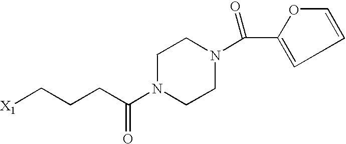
[X1]CCCC(N1CCN(C(C2=CC=CO2)=O)CC1)=O
